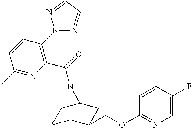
C1C2C(COC3=NC=C(F)C=C3)CC(C1)N2C(=O)C1=C(N2N=CC=N2)C=CC(C)=N1
